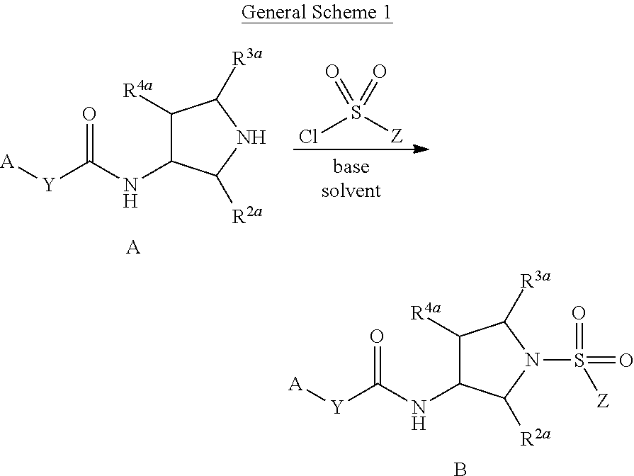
C1([R4a])C(NC([Y][A])=O)C([R2a])N(S(=O)(=O)[Z])C1[R3a].B.C1([R4a])C(NC([Y][A])=O)C([R2a])NC1[R3a].[A].ClS([Z])(=O)=O
